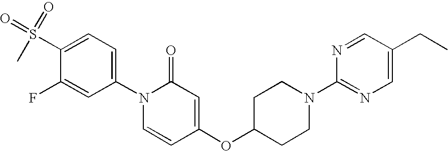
C1(N2C=CC(OC3CCN(C4=NC=C(CC)C=N4)CC3)=CC2=O)=CC=C(S(=O)(=O)C)C(F)=C1
